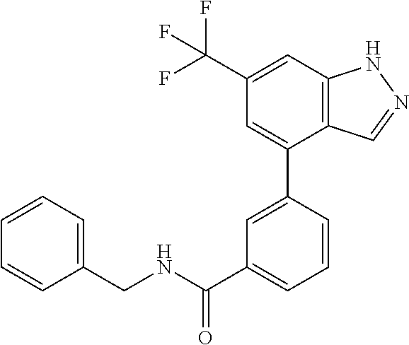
C1(C(F)(F)F)=CC2=C(C(C3=CC(C(NCC4=CC=CC=C4)=O)=CC=C3)=C1)C=NN2
